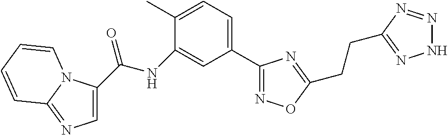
C1(C(NC2=CC(C3=NOC(CCC4=NNN=N4)=N3)=CC=C2C)=O)=CN=C2N1C=CC=C2
